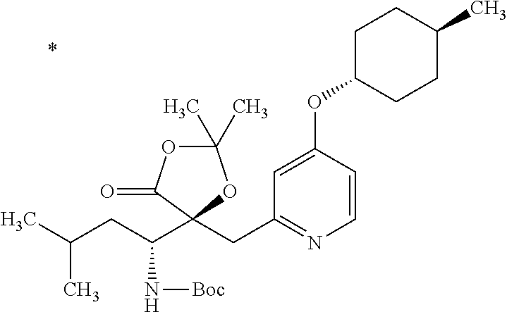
C1(C)(C)OC(=O)C(CC2=NC=CC(OC3CCC(C)CC3)=C2)(C(CC(C)C)N[Boc])O1
